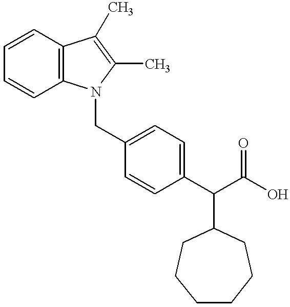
C1=CC2=C(C=C1)C(C)=C(C)N2CC1=CC=C(C(C(O)=O)C2CCCCCC2)C=C1
